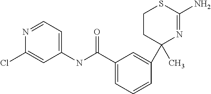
C1CC(C)(C2=CC(C(NC3=CC=NC(Cl)=C3)=O)=CC=C2)N=C(N)S1
